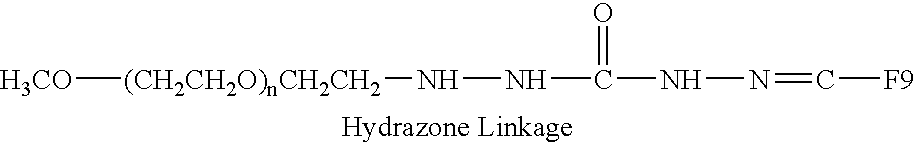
[H3CO][(CH2CH2O)nCH2CH2]NNC(=O)NN=C[F9]
